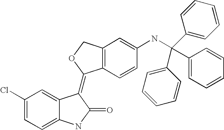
C12=C(C=CC(NC(C3=CC=CC=C3)(C3=CC=CC=C3)C3=CC=CC=C3)=C1)C(=C1C3=CC(Cl)=CC=C3NC1=O)OC2
